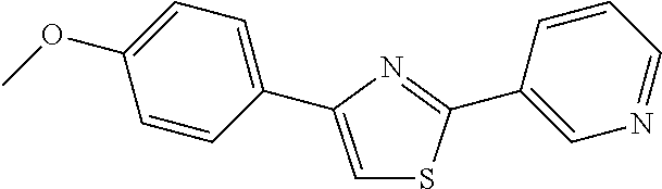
C1=C(C2=CC=C(OC)C=C2)N=C(C2=CN=CC=C2)S1
